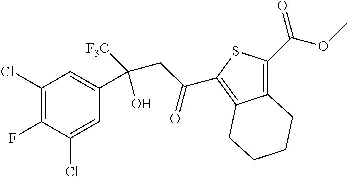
C1(Cl)=C(F)C(Cl)=CC(C(CC(=O)C2=C3C(=C(C(=O)OC)S2)CCCC3)([F3C])O)=C1
